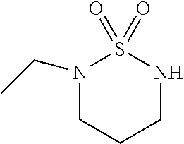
N1S(=O)(=O)N(CC)CCC1
